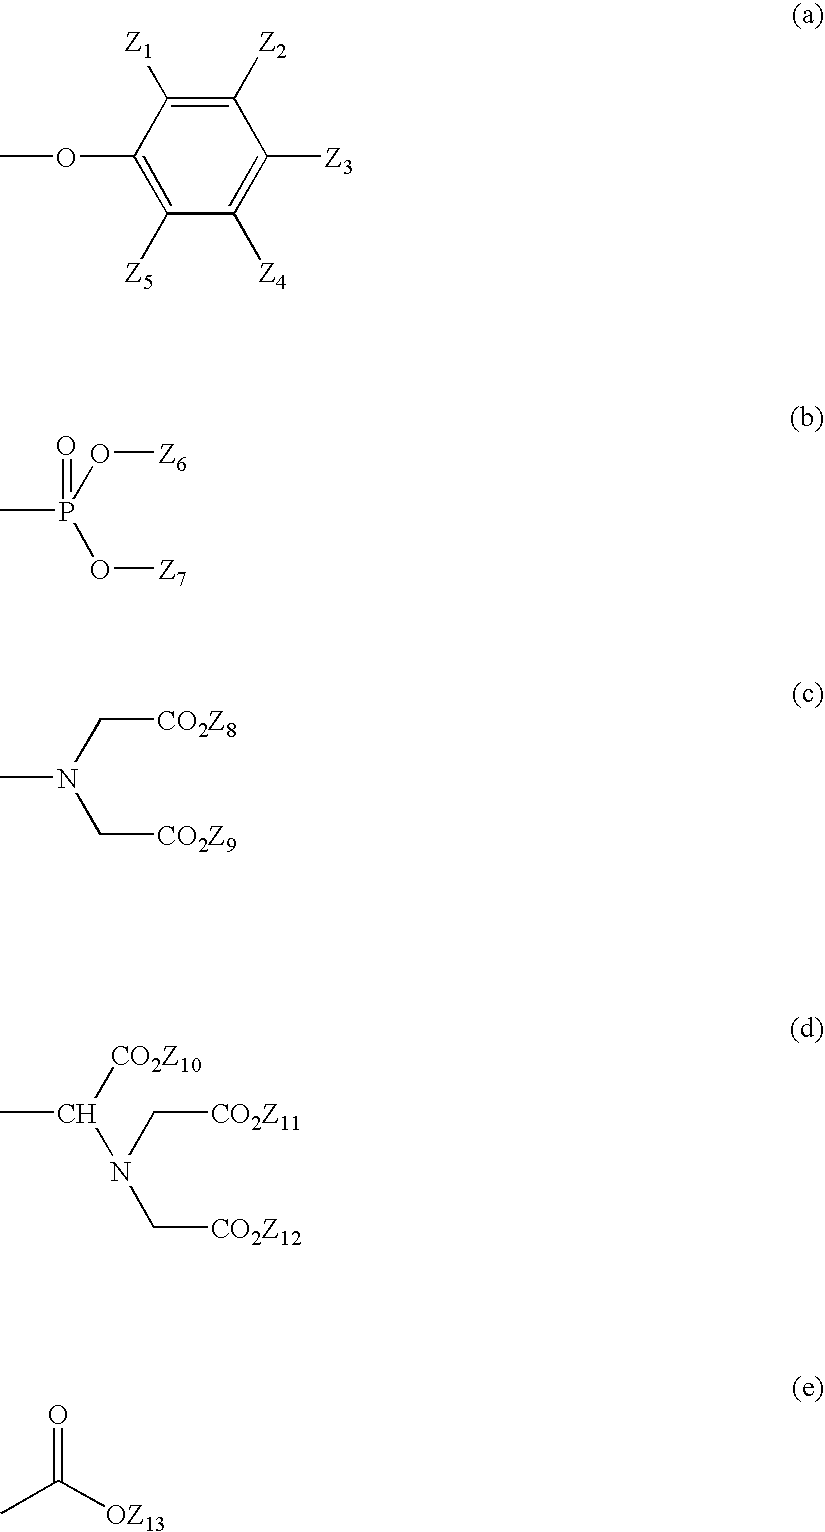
C1([Z5])=C(OC)C([Z1])=C([Z2])C([Z3])=C1[Z4].CN(C[CO2Z8])C[CO2Z9].C(N(C[CO2Z11])C[CO2Z12])([CO2Z10])C.CC([OZ13])=O.CP(O[Z6])(O[Z7])=O
